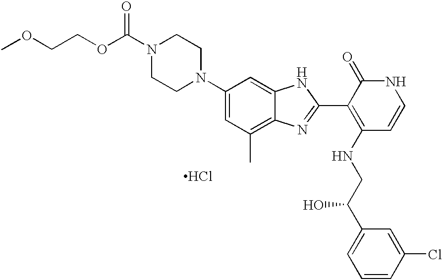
Cl.N1(C(OCCOC)=O)CCN(C2=CC(C)=C3C(=C2)NC(C2=C(NCC(C4=CC=CC(Cl)=C4)O)C=CNC2=O)=N3)CC1
